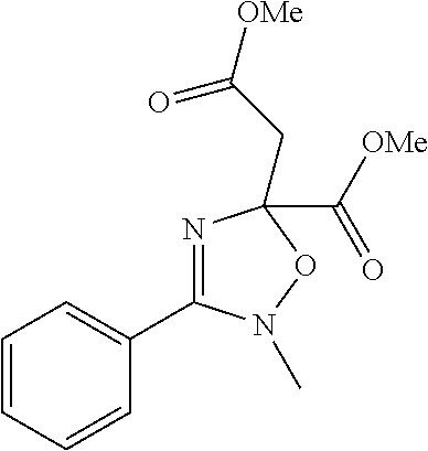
N1=C(C2=CC=CC=C2)N(C)OC1(CC([OMe])=O)C([OMe])=O
